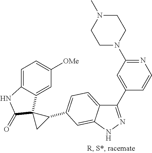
C1=C2C(=CC([OMe])=C1)C1(C(=O)N2)CC1C1=CC=C2C(C3=CC(N4CCN(C)CC4)=NC=C3)=NNC2=C1
